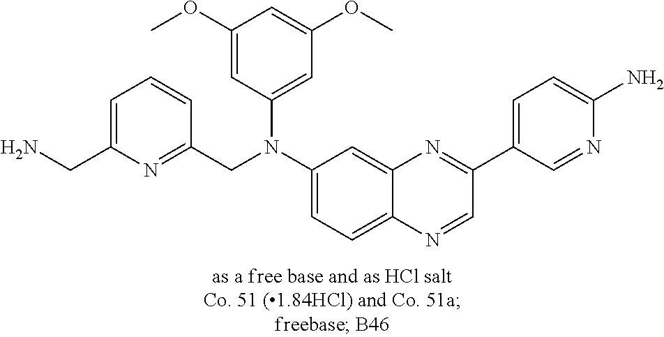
C(C1=NC(CN)=CC=C1)N(C1=CC=C2C(=C1)N=C(C1=CC=C(N)N=C1)C=N2)C1=CC(OC)=CC(OC)=C1
